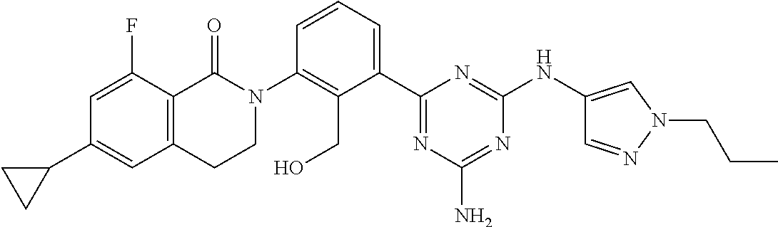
C12=C(C(=O)N(C3=C(CO)C(C4=NC(N)=NC(NC5=CN(CCC)N=C5)=N4)=CC=C3)CC1)C(F)=CC(C1CC1)=C2
